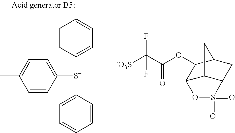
C1=CC([S+](C2=CC=CC=C2)C2=CC=CC=C2)=CC=C1C.[-O3S]C(C(OC1C2C3C(CC1C3)S(=O)(=O)O2)=O)(F)F
